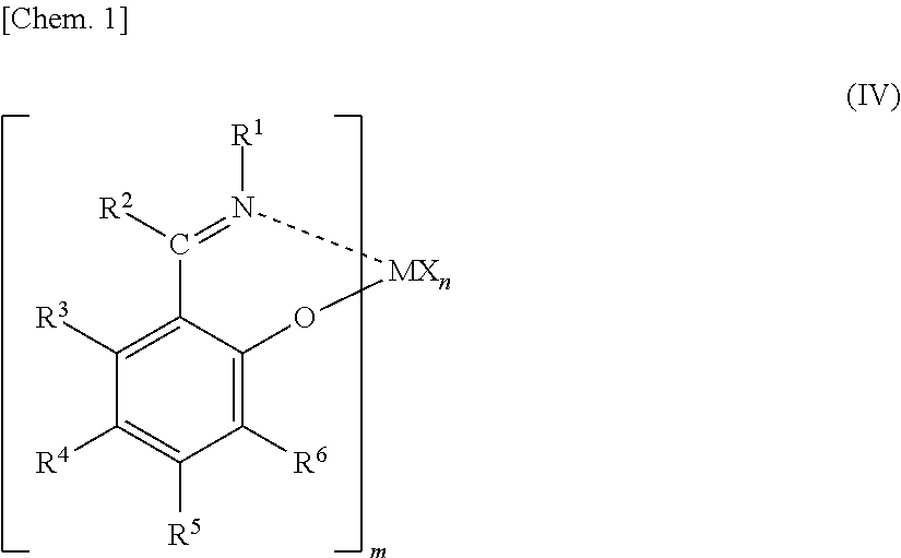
C1([R6])=C2C(=C([R3])C([R4])=C1[R5])C([R2])=N([R1])[MXn]O2
